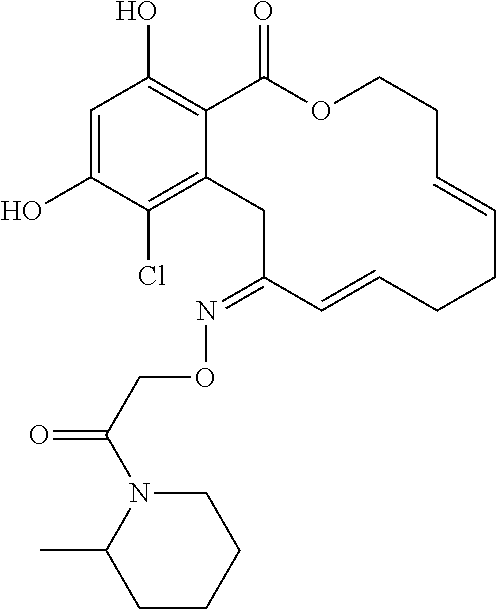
C1=C(O)C(Cl)=C2C(=C1O)C(=O)OCCC=CCCC=CC(=NOCC(=O)N1C(C)CCCC1)C2
